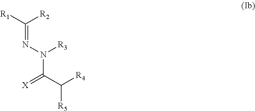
[R1]C(=NN([R3])C(=[X])C([R5])[R4])[R2]
